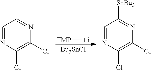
[TMP][Li].[Bu3SnCl].C1=NC(Cl)=C(Cl)N=C1.C1=NC(Cl)=C(Cl)N=C1[SnBu3]
